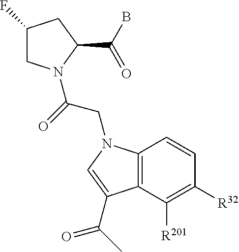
C1(F)CN(C(=O)CN2C3=C(C([R201])=C([R32])C=C3)C(C(=O)C)=C2)C(C(B)=O)C1
